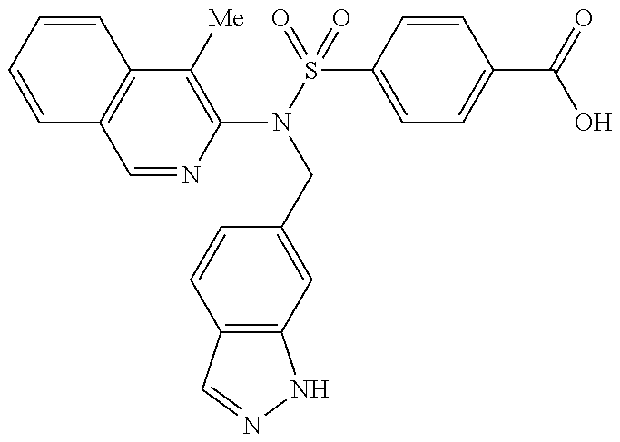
C1=CC=CC2=C1C=NC(N(S(=O)(C1=CC=C(C(=O)O)C=C1)=O)CC1=CC3=C(C=C1)C=NN3)=C2[Me]
